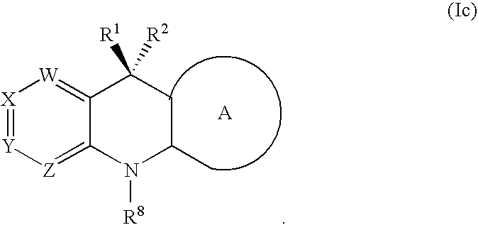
[X]1=[Y][Z]=C2C(=[W]1)C([R1])([R2])CC(C)N2[R8]
